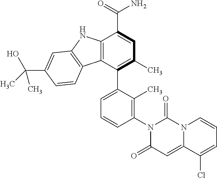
C12=C(C(C3=CC=CC(N4C(=O)C=C5N(C4=O)C=CC=C5Cl)=C3C)=C(C)C=C1C(=O)N)C1=C(N2)C=C(C(C)(O)C)C=C1
